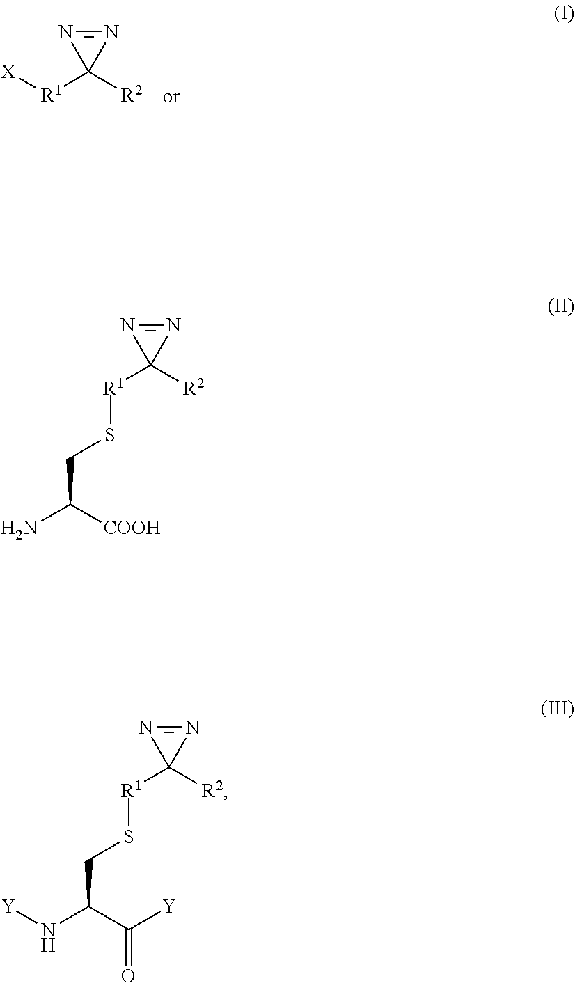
[X][R1]C1([R2])N=N1.[R1](C1([R2])N=N1)SCC(N)[COOH].[R1](C1([R2])N=N1)SCC(N[Y])C([Y])=O
